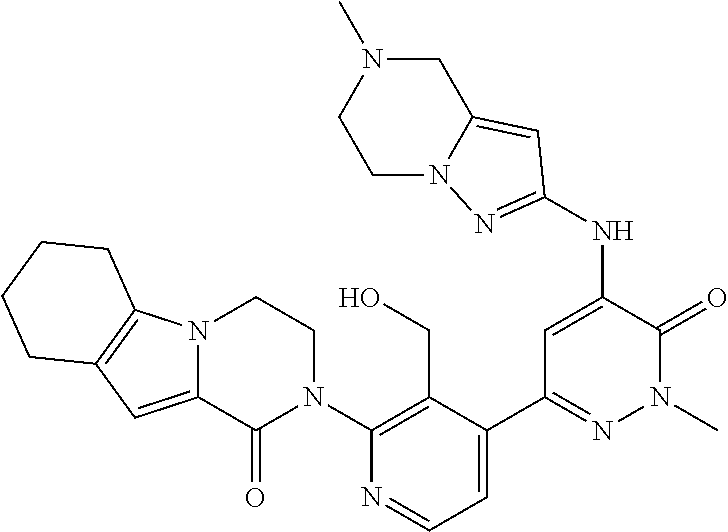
C1(N2CCN3C(=CC4=C3CCCC4)C2=O)=C(CO)C(C2=NN(C)C(=O)C(NC3=NN4CCN(C)CC4=C3)=C2)=CC=N1
